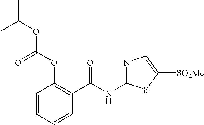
C1=CC=CC(C(NC2=NC=C([SO2Me])S2)=O)=C1OC(=O)OC(C)C
